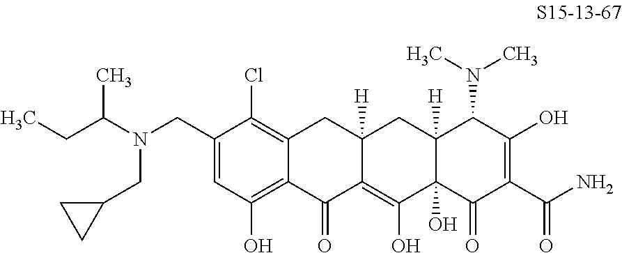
C(C1=CC(O)=C2C(=C1Cl)CC1([H])C(=C(O)C3(O)C([H])(C1)C(N(C)C)C(O)=C(C(N)=O)C3=O)C2=O)N(C(CC)C)CC1CC1
